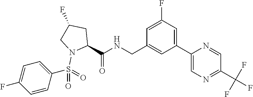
C1(C2=CC(F)=CC(CNC(C3CC(F)CN3S(=O)(=O)C3=CC=C(F)C=C3)=O)=C2)=CN=C(C(F)(F)F)C=N1
